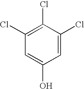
C1(Cl)=C(Cl)C(Cl)=CC(O)=C1
